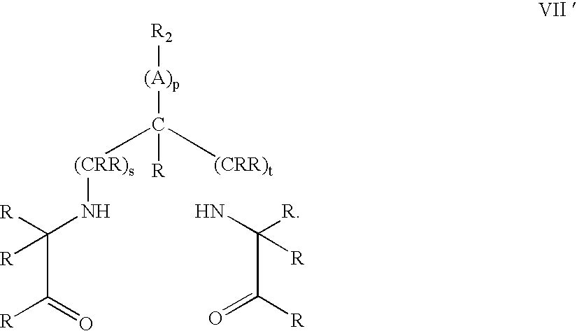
O=C(C(N)([R])[R])[R].O=C(C(N[(CRR)s]C([(CRR)t])([(A)p][R2])[R])([R])[R])[R]
